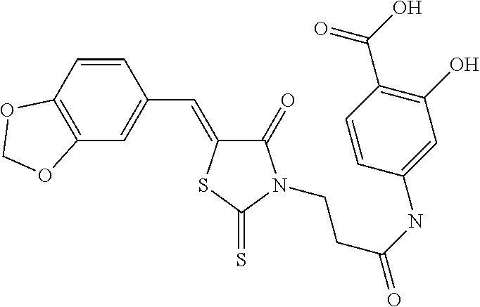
C12=C(C=C(C=C3C(=O)N(CCC(=O)NC4=CC(O)=C(C(O)=O)C=C4)C(=S)S3)C=C1)OCO2
